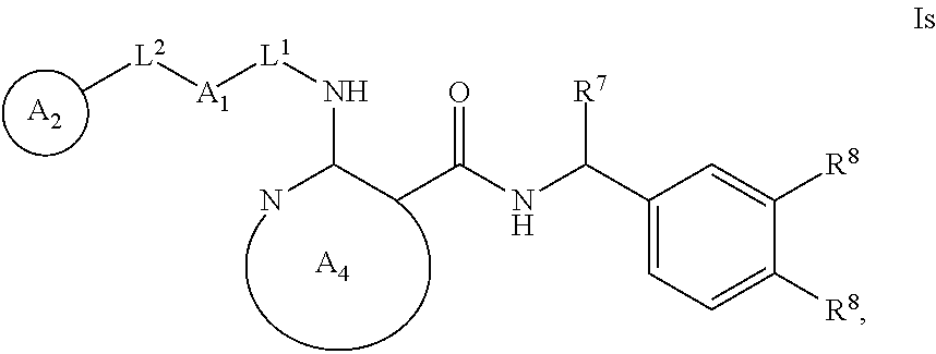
[A2].C[L2][A1][L1]NC(CC(NC(C1=CC=C([R8])C([R8])=C1)[R7])=O)N.[A4]
